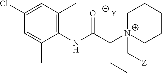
[Y].C1=C(C)C(NC(C([N+]2(C[Z])CCCCC2)CC)=O)=C(C)C=C1Cl
